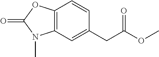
C12=C(C=C(CC(OC)=O)C=C1)N(C)C(=O)O2
